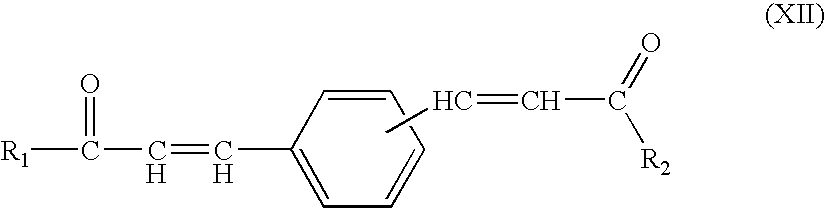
C1=CC=CC(C=CC(=O)[R1])=C1.CC=CC([R2])=O
